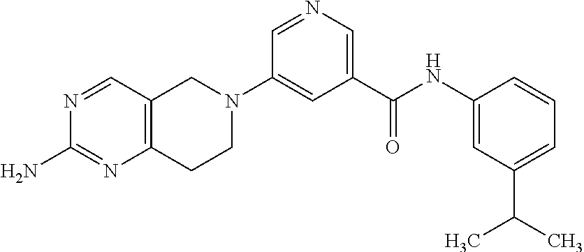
C1=NC=C(C(NC2=CC(C(C)C)=CC=C2)=O)C=C1N1CC2=C(CC1)N=C(N)N=C2
